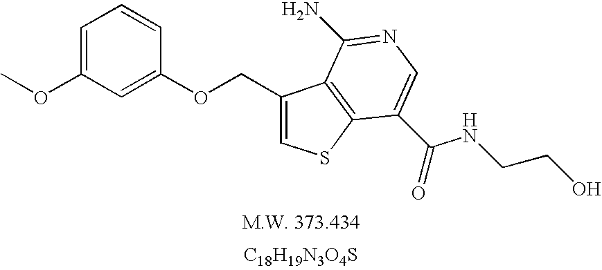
[C18H19N3O4S].C1(OC)=CC=CC(OCC2=CSC3=C2C(N)=NC=C3C(=O)NCCO)=C1
